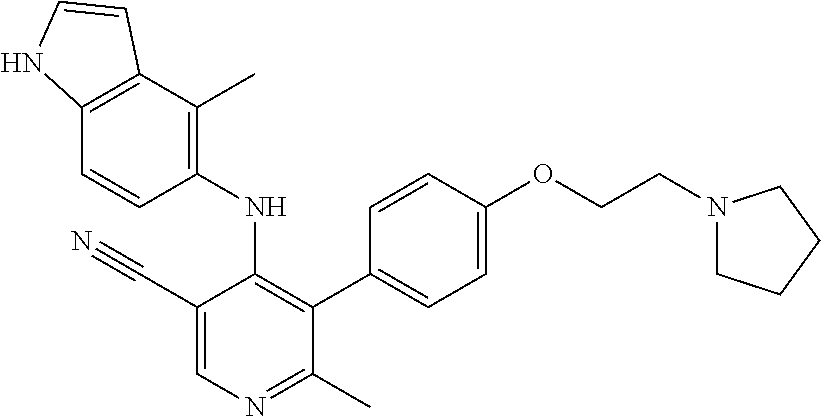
C1(NC2=C(C3=CC=C(OCCN4CCCC4)C=C3)C(C)=NC=C2C#N)=C(C)C2=C(C=C1)NC=C2
